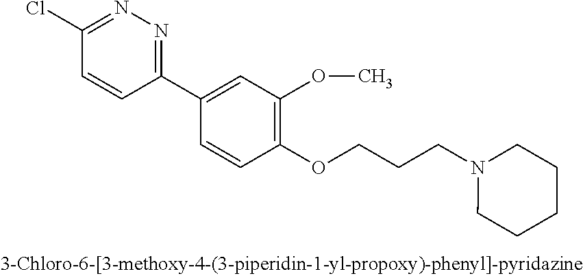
C1(Cl)=NN=C(C2=CC(OC)=C(OCCCN3CCCCC3)C=C2)C=C1
